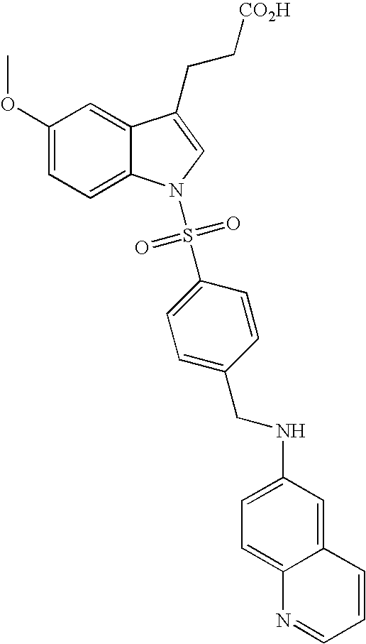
C12=CC(OC)=CC=C1N(S(C1=CC=C(CNC3=CC=C4C(=C3)C=CC=N4)C=C1)(=O)=O)C=C2CC[CO2H]
